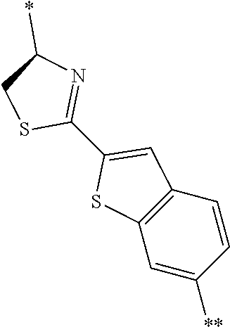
C1(*)CSC(C2=CC3=C(S2)C=C([**])C=C3)=N1
